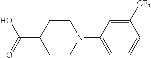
C1([CF3])=CC(N2CCC(C(=O)O)CC2)=CC=C1
